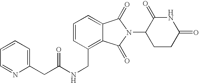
C(C1=C2C(=CC=C1)C(=O)N(C1CCC(=O)NC1=O)C2=O)NC(CC1=CC=CC=N1)=O
